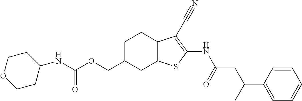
C(C1CC2=C(CC1)C(C#N)=C(NC(CC(C1=CC=CC=C1)C)=O)S2)OC(NC1CCOCC1)=O
